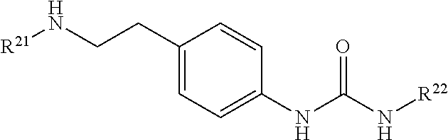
[R21]NCCC1=CC=C(NC(N[R22])=O)C=C1
